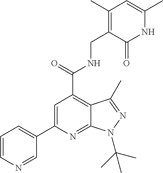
C1=CN=CC(C2=CC(C(=O)NCC3=C(C)C=C(C)NC3=O)=C3C(=N2)N(C(C)(C)C)N=C3C)=C1
